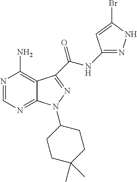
N1=CN=C2C(=C1N)C(C(NC1=NNC(Br)=C1)=O)=NN2C1CCC(C)(C)CC1
